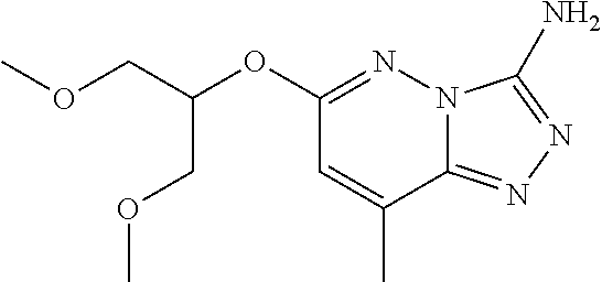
N12C(=NN=C1N)C(C)=CC(OC(COC)COC)=N2
